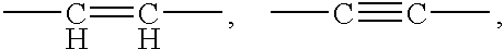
CC=CC.CC#CC
